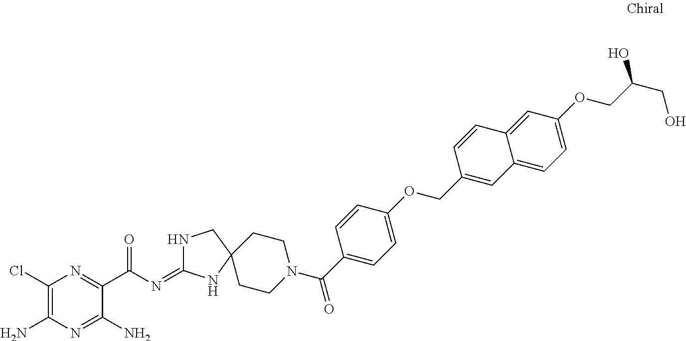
C1(Cl)=C(N)N=C(N)C(C(=O)N=C2NCC3(N2)CCN(C(=O)C2=CC=C(OCC4=CC5=CC=C(OCC(O)CO)C=C5C=C4)C=C2)CC3)=N1
